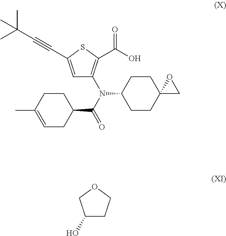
C12(CCC(N(C3=C(C(O)=O)SC(C#CC(C)(C)C)=C3)C(=O)C3CC=C(C)CC3)CC1)CO2.OC1CCOC1
